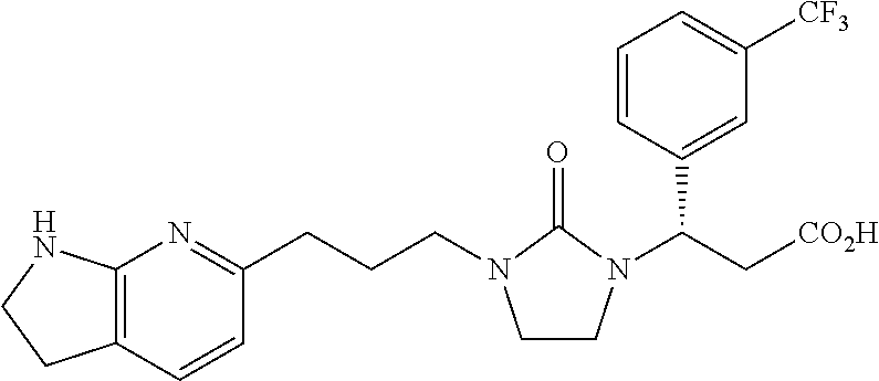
C(CCN1CCN(C(C2=CC([CF3])=CC=C2)C[CO2H])C1=O)C1=NC2=C(C=C1)CCN2
